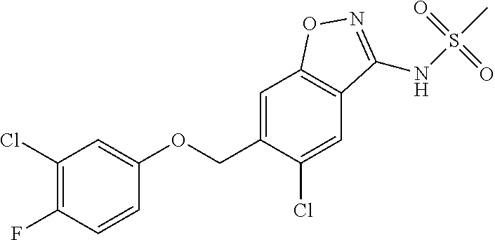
C1=C(COC2=CC(Cl)=C(F)C=C2)C(Cl)=CC2=C1ON=C2NS(C)(=O)=O
